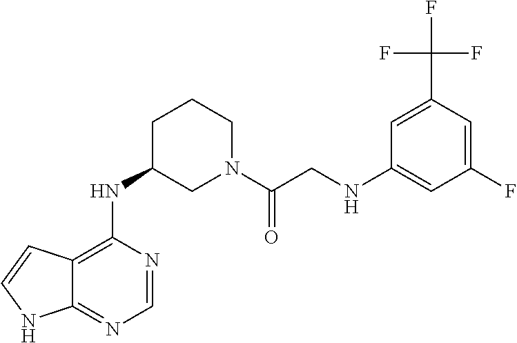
C12=C(NC3CN(C(CNC4=CC(F)=CC(C(F)(F)F)=C4)=O)CCC3)N=CN=C1NC=C2
